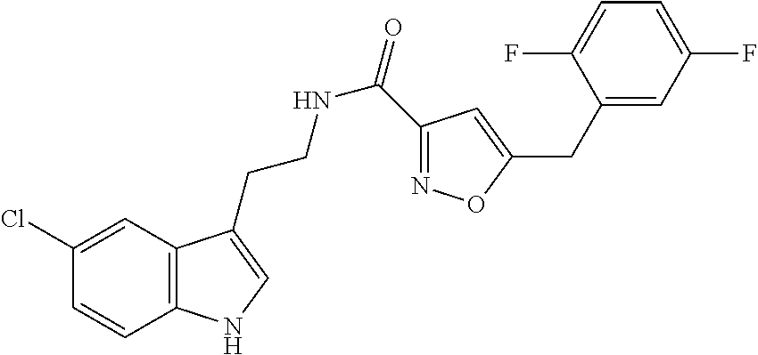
C12=C(C=C(Cl)C=C1)C(CCNC(=O)C1=NOC(CC3=CC(F)=CC=C3F)=C1)=CN2
